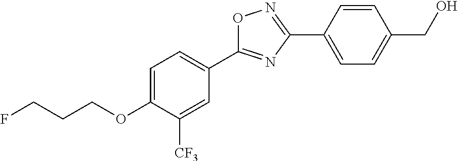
C1=C(OCCCF)C([CF3])=CC(C2=NC(C3=CC=C(CO)C=C3)=NO2)=C1
